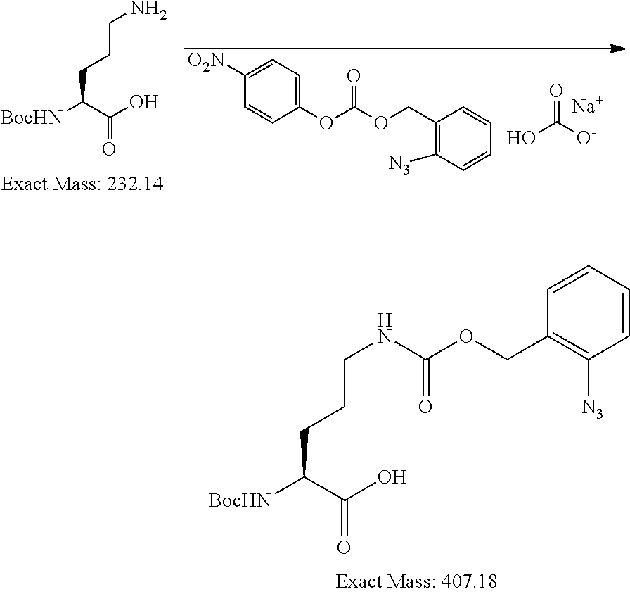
OC([O-])=O.[Na].C1=C([O2N])C=CC(OC(OCC2=C([N3])C=CC=C2)=O)=C1.C(C(=O)O)(CCCN)[BocHN].C(C(=O)O)(CCCNC(=O)OCC1=C([N3])C=CC=C1)[BocHN]
